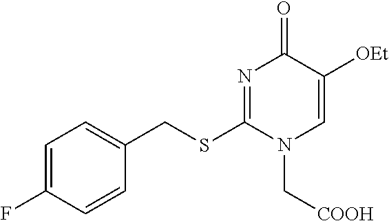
C1=C(F)C=CC(CSC2=NC(=O)C([OEt])=CN2C[COOH])=C1
